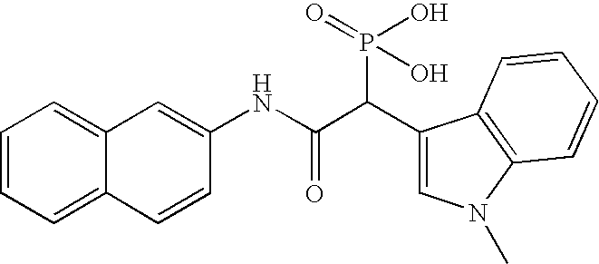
C1=CC=C2C(=C1)C=C(NC(C(C1=CN(C)C3=C1C=CC=C3)P(O)(O)=O)=O)C=C2
